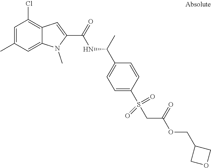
C1=C(C)C=C2C(=C1Cl)C=C(C(=O)NC(C1=CC=C(S(CC(OCC3COC3)=O)(=O)=O)C=C1)C)N2C
